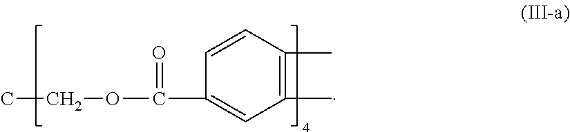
CCOC(C1=CC(C)=C(C)C=C1)=O
